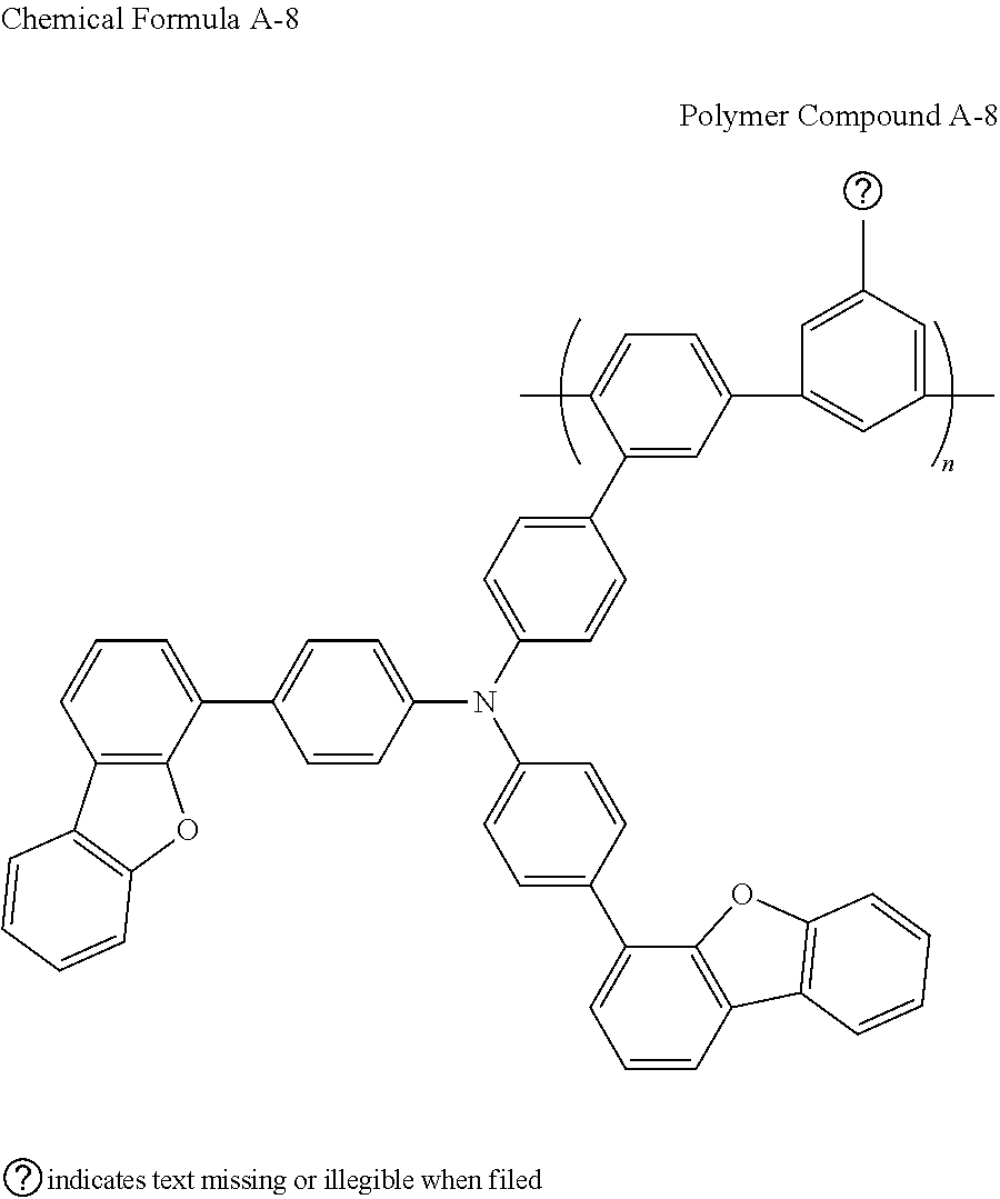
C1(C2=CC(C3=CC(C)=CC(C)=C3)=CC=C2C)=CC=C(N(C2=CC=C(C3=CC=CC4=C3OC3=C4C=CC=C3)C=C2)C2=CC=C(C3=CC=CC4=C3OC3=C4C=CC=C3)C=C2)C=C1
